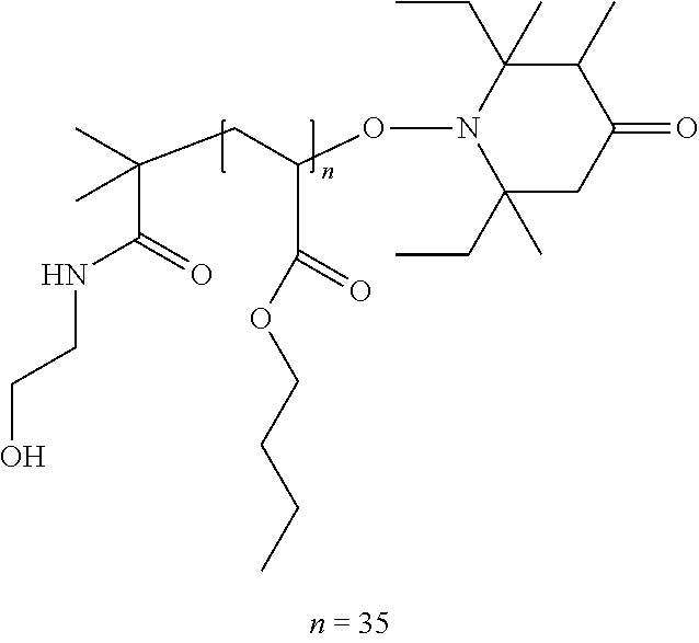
C(C(NCCO)=O)(C)(C)CC(C(OCCCC)=O)ON1C(C)(CC)CC(=O)C(C)C1(CC)C
